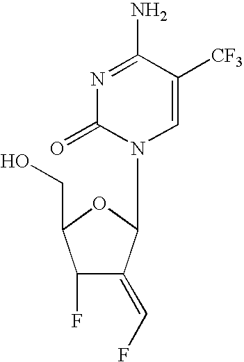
N1=C(N)C([CF3])=CN(C2C(=CF)C(F)C(CO)O2)C1=O
